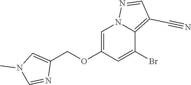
C1=C(OCC2=CN(C)C=N2)C=C(Br)C2=C(C#N)C=NN12
